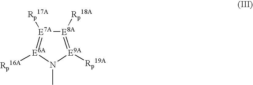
[E8A]1([Rp18A])=[E9A]([Rp19A])N(C)[E6A]([Rp16A])=[E7A]1[Rp17A]
